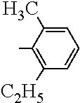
C1=C(C)C(C)=C([C2H5])C=C1
